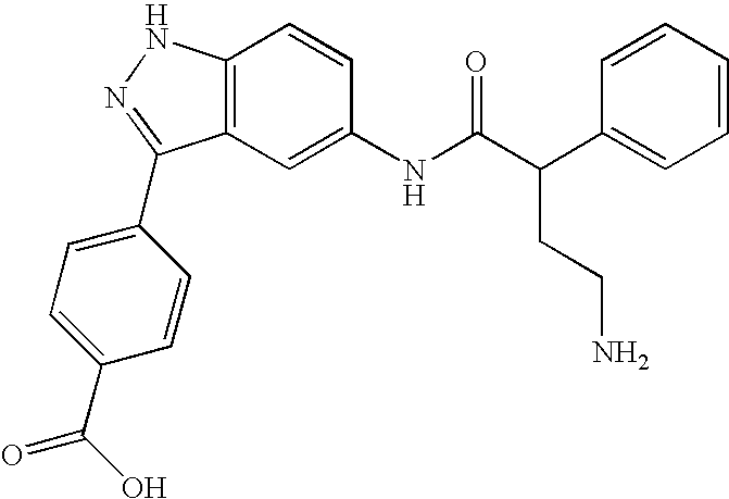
C12=C(C=C(NC(C(C3=CC=CC=C3)CCN)=O)C=C1)C(C1=CC=C(C(O)=O)C=C1)=NN2
